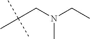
C(C(C)(C)C)N(CC)C
